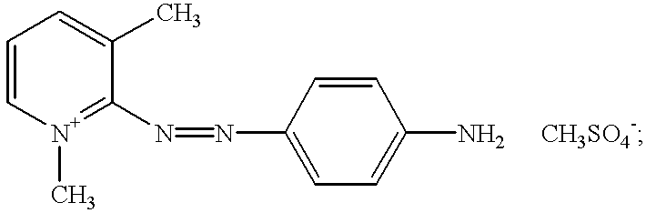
[N+]1(C)=C(N=NC2=CC=C(N)C=C2)C(C)=CC=C1.[CH3SO4-]
